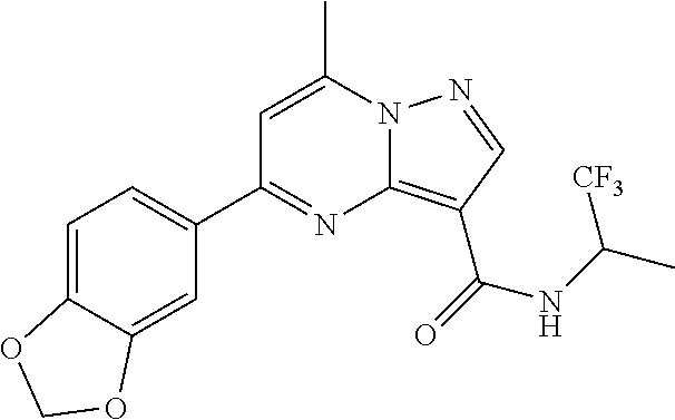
C1=C2C(=CC(C3=NC4=C(C(NC(C)[CF3])=O)C=NN4C(C)=C3)=C1)OCO2
